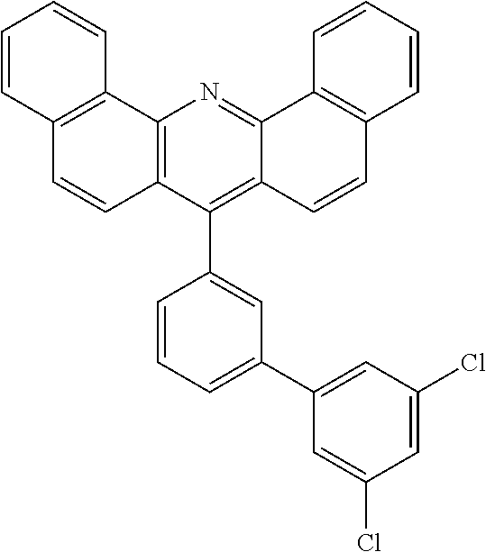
C12=C(C3=CC(C4=CC(Cl)=CC(Cl)=C4)=CC=C3)C3=C(N=C1C1=C(C=C2)C=CC=C1)C1=C(C=C3)C=CC=C1
